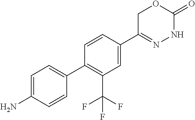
C1C(C2=CC(C(F)(F)F)=C(C3=CC=C(N)C=C3)C=C2)=NNC(=O)O1
